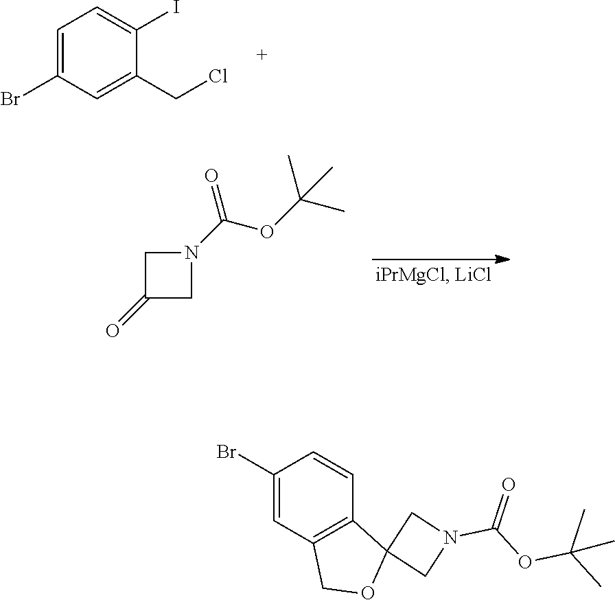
C1=C(Br)C=C(CCl)C(I)=C1.C1(=O)CN(C(OC(C)(C)C)=O)C1.C1(Br)=CC2=C(C=C1)C1(OC2)CN(C(OC(C)(C)C)=O)C1
